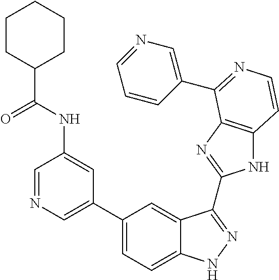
C1(C2=CN=CC(NC(C3CCCCC3)=O)=C2)=CC=C2C(=C1)C(C1=NC3=C(N1)C=CN=C3C1=CN=CC=C1)=NN2
